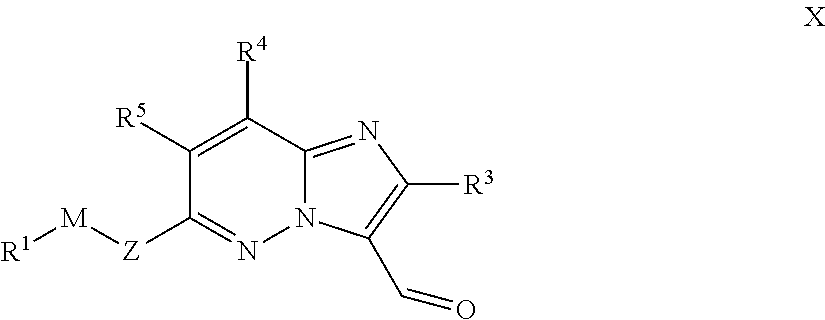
[M]([Z]C1=NN2C(=NC([R3])=C2C=O)C([R4])=C1[R5])[R1]
